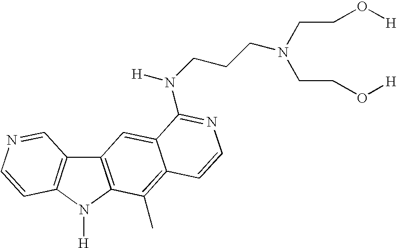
C12=C(N([H])C3=C1C=NC=C3)C(C)=C1C(=C2)C(N(CCCN(CCO[H])CCO[H])[H])=NC=C1
